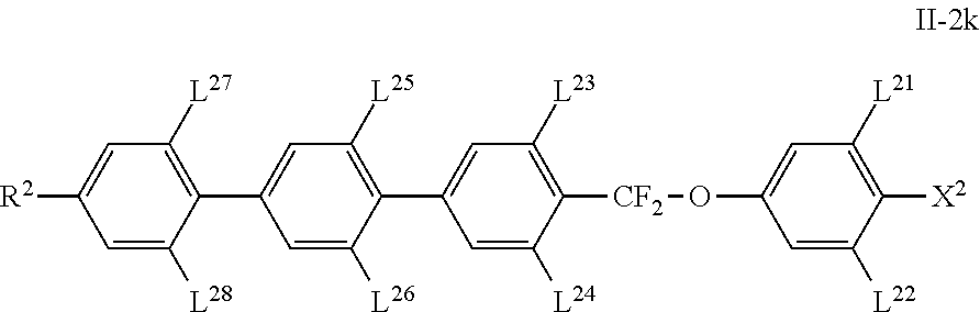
C1=C(C2=C([L27])C=C([R2])C=C2[L28])C=C([L26])C(C2=CC([L23])=C([CF2]OC3=CC([L21])=C([X2])C([L22])=C3)C([L24])=C2)=C1[L25]
